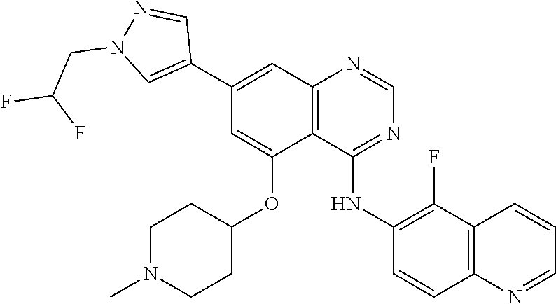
C1=NC2=C(C(OC3CCN(C)CC3)=CC(C3=CN(CC(F)F)N=C3)=C2)C(NC2=C(F)C3=C(N=CC=C3)C=C2)=N1
